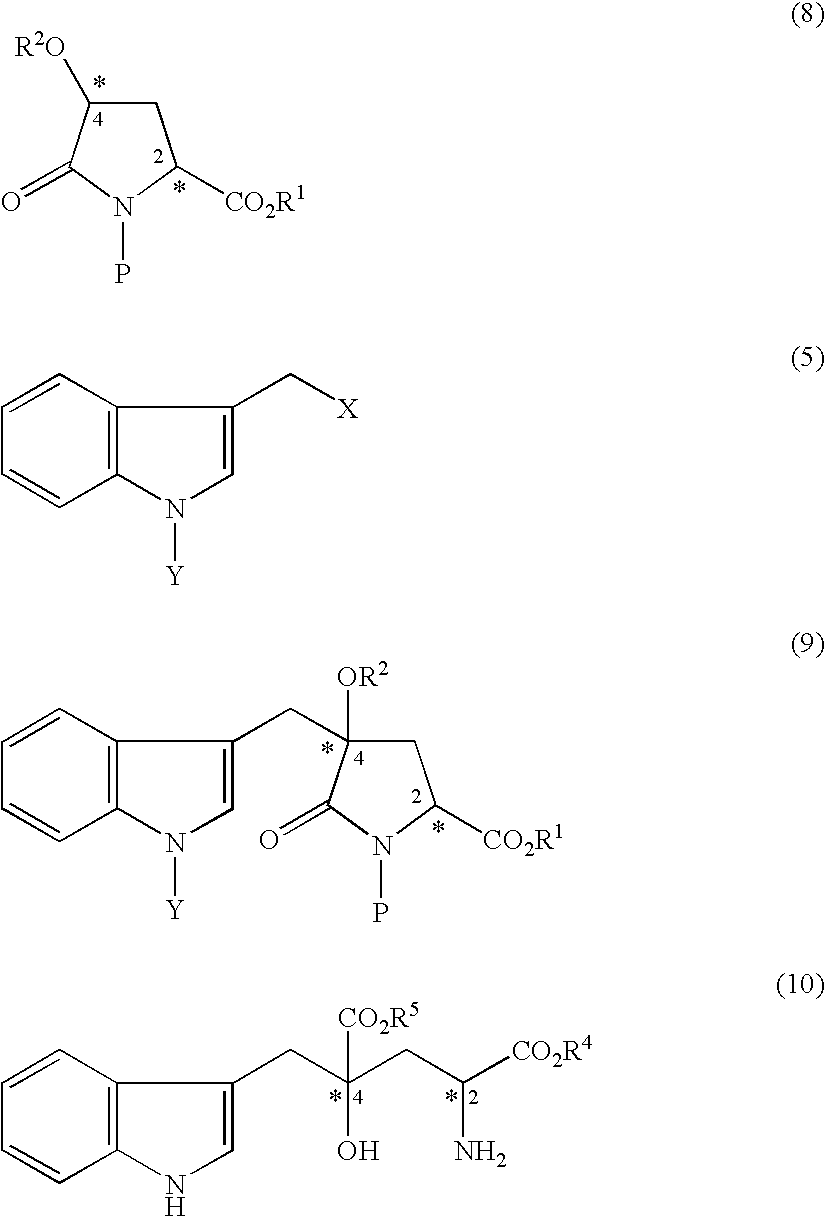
C1C([R2O])C(=O)N(P)C1[CO2R1].C1=CC=CC2=C1C(CC1([OR2])CC([CO2R1])N(P)C1=O)=CN2[Y].C1=CC=CC2=C1C(CC(CC([CO2R4])N)(O)[CO2R5])=CN2.C1=CC=CC2=C1C(C[X])=CN2[Y]
